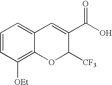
C1=CC([OEt])=C2C(=C1)C=C(C(O)=O)C([CF3])O2
